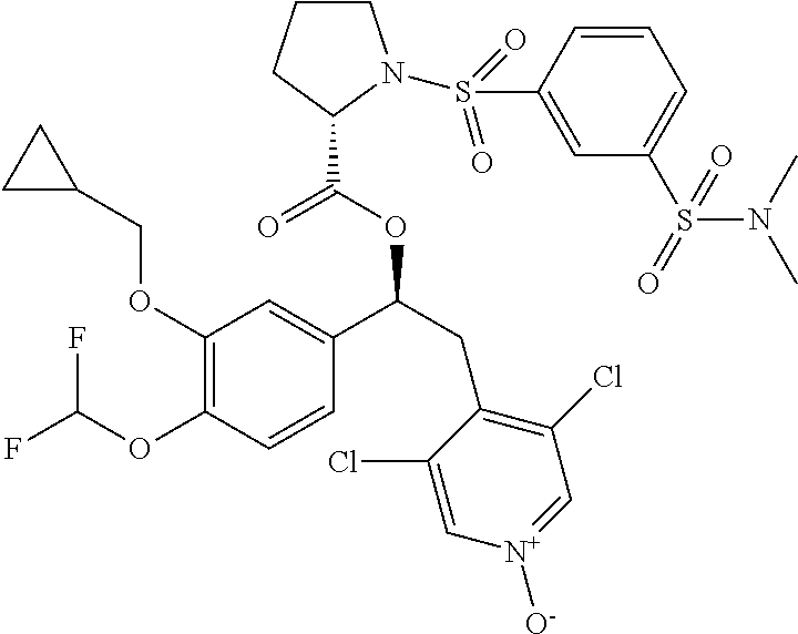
C1(OCC2CC2)=C(OC(F)F)C=CC(C(CC2=C(Cl)C=[N+]([O-])C=C2Cl)OC(=O)C2CCCN2S(=O)(=O)C2=CC(S(N(C)C)(=O)=O)=CC=C2)=C1
